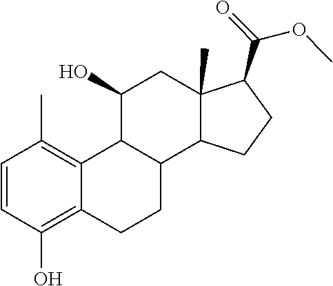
C1=CC(O)=C2C(=C1C)C1C(CC2)C2C(C)(CC1O)C(C(=O)OC)CC2
